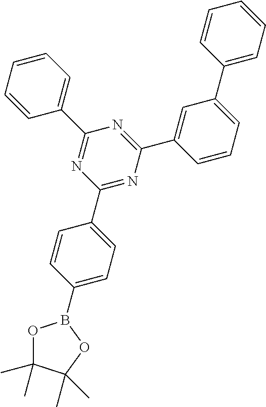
O1C(C)(C)C(C)(C)OB1C1=CC=C(C2=NC(C3=CC(C4=CC=CC=C4)=CC=C3)=NC(C3=CC=CC=C3)=N2)C=C1
